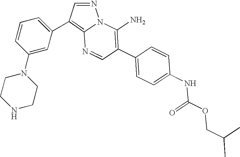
N1=CC(C2=CC=CC(N3CCNCC3)=C2)=C2N=CC(C3=CC=C(NC(OCC(C)C)=O)C=C3)=C(N)N12
